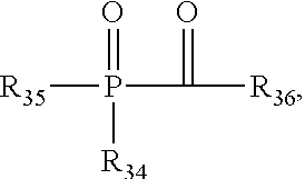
[R35]P(=O)([R34])C([R36])=O
